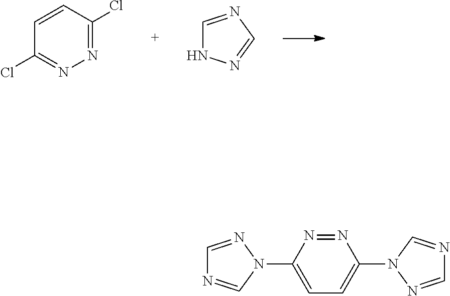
N1=C(Cl)C=CC(Cl)=N1.C1=NC=NN1.C1(N2N=CN=C2)=CC=C(N2N=CN=C2)N=N1
